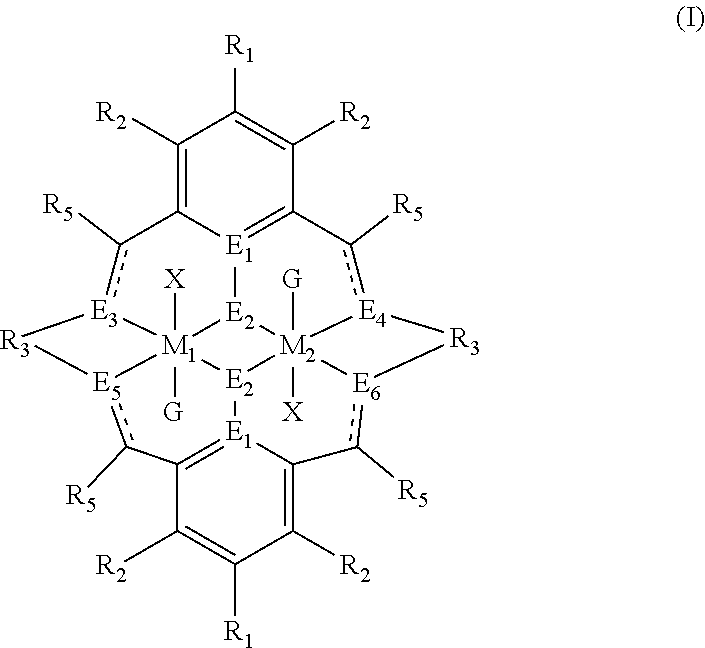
C1([R2])=C2[E1]3=C(C([R2])=C1[R1])c([R5])[E4]1[M2]45([G])([X])[E2]3[M1]36([X])([G])[E3](c2[R5])[R3][E5]3c([R5])C2=[E1]([E2]46)C(=C([R2])C([R1])=C2[R2])c([R5])[E6]5[R3]1
